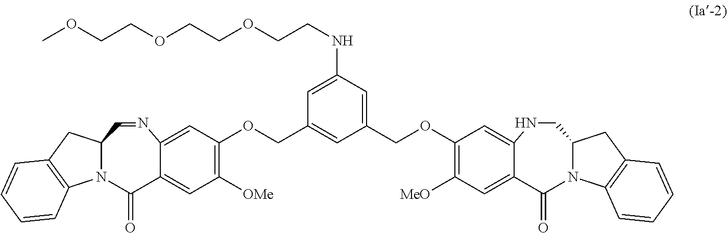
N12C(CC3=C1C=CC=C3)C=NC1=CC(OCC3=CC(COC4=C([MeO])C=C5C(=O)N6C(CC7=C6C=CC=C7)CNC5=C4)=CC(NCCOCCOCCOC)=C3)=C([OMe])C=C1C2=O
